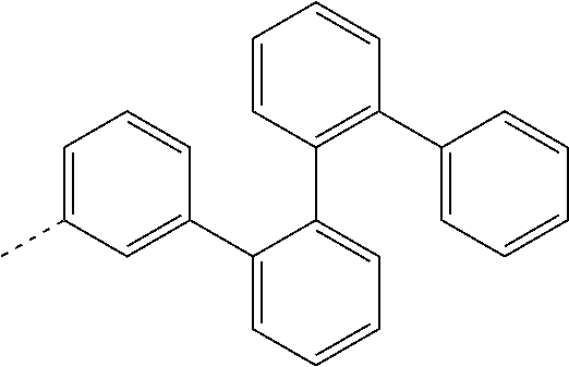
C1(C2=CC=CC=C2C2=CC(C)=CC=C2)=C(C2=CC=CC=C2)C=CC=C1
